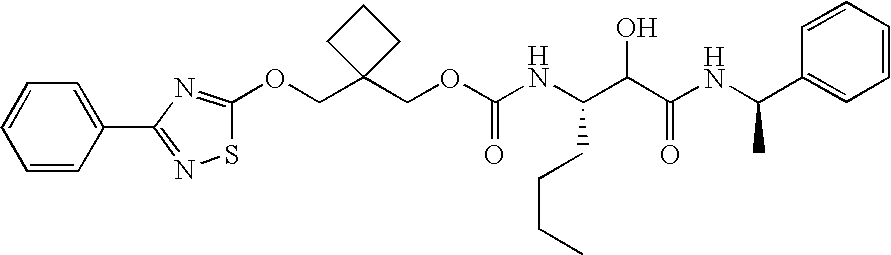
C1(COC(NC(C(C(NC(C2=CC=CC=C2)C)=O)O)CCCC)=O)(COC2=NC(C3=CC=CC=C3)=NS2)CCC1
